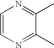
N1=C(C)C(C)=NC=C1
